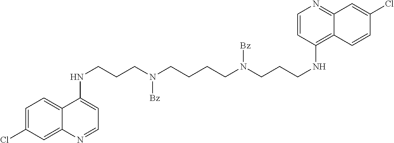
C1=C(Cl)C=C2C(=C1)C(NCCCN(CCCCN(CCCNC1=C3C(=NC=C1)C=C(Cl)C=C3)[Bz])[Bz])=CC=N2
